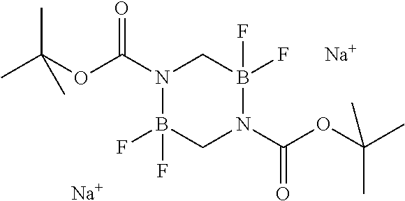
N1(C(OC(C)(C)C)=O)B(F)(F)CN(C(OC(C)(C)C)=O)B(F)(F)C1.[Na].[Na]
